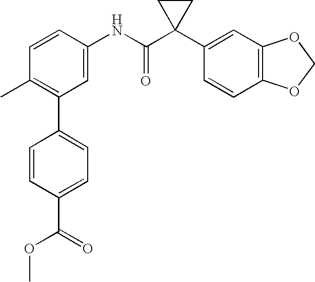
C1=CC(NC(C2(C3=CC4=C(C=C3)OCO4)CC2)=O)=CC(C2=CC=C(C(=O)OC)C=C2)=C1C
